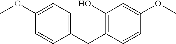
C1=CC(CC2=C(O)C=C(OC)C=C2)=CC=C1OC
